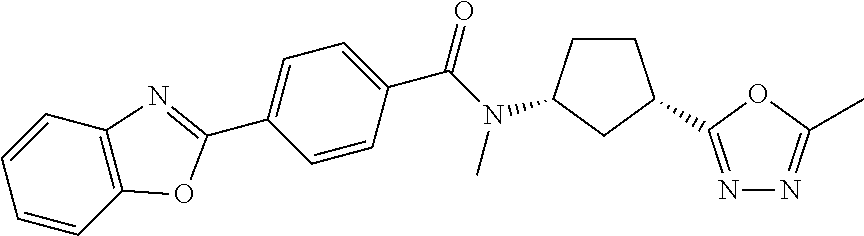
C1(C2=NC3=C(C=CC=C3)O2)=CC=C(C(=O)N(C)C2CCC(C3=NN=C(C)O3)C2)C=C1
